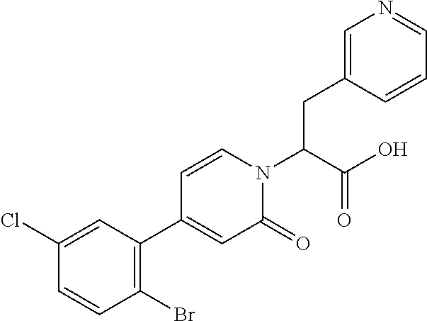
OC(C(N1C=CC(C2=C(Br)C=CC(Cl)=C2)=CC1=O)CC1=CN=CC=C1)=O
